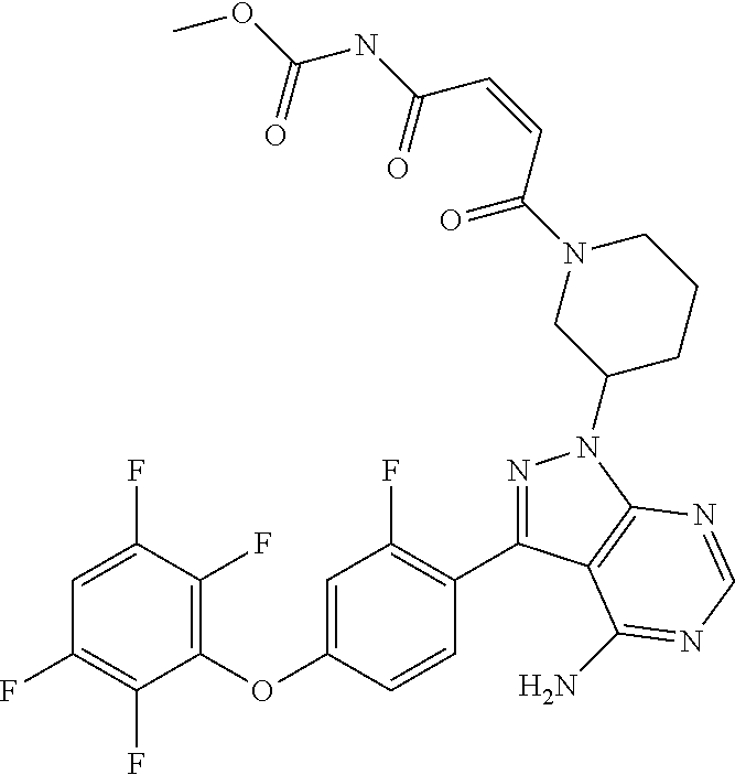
C1(OC2=CC(F)=C(C3=NN(C4CCCN(C(C=CC(NC(OC)=O)=O)=O)C4)C4=C3C(N)=NC=N4)C=C2)=C(F)C(F)=CC(F)=C1F
